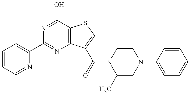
N1=C(O)C2=C(N=C1C1=CC=CC=N1)C(C(N1C(C)CN(C3=CC=CC=C3)CC1)=O)=CS2
